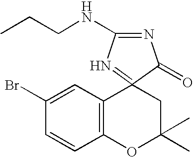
C1=CC2=C(C=C1Br)C1(=NC(NCCC)=NC1=O)CC(C)(C)O2
